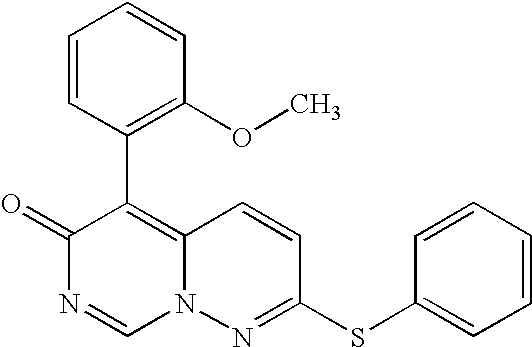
O=C1N=CN2C(=C1C1=C(OC)C=CC=C1)C=CC(SC1=CC=CC=C1)=N2
